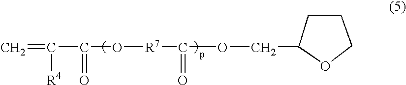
C=C(C(O[R7]C(OCC1OCCC1)=O)=O)[R4]
